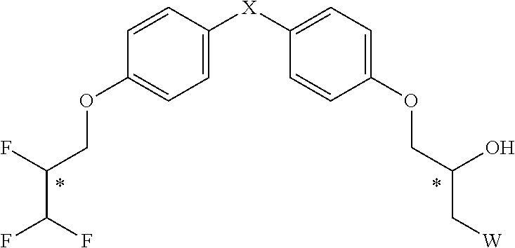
C1=CC([X]C2=CC=C(OCC(C[W])O)C=C2)=CC=C1OCC(F)C(F)F
